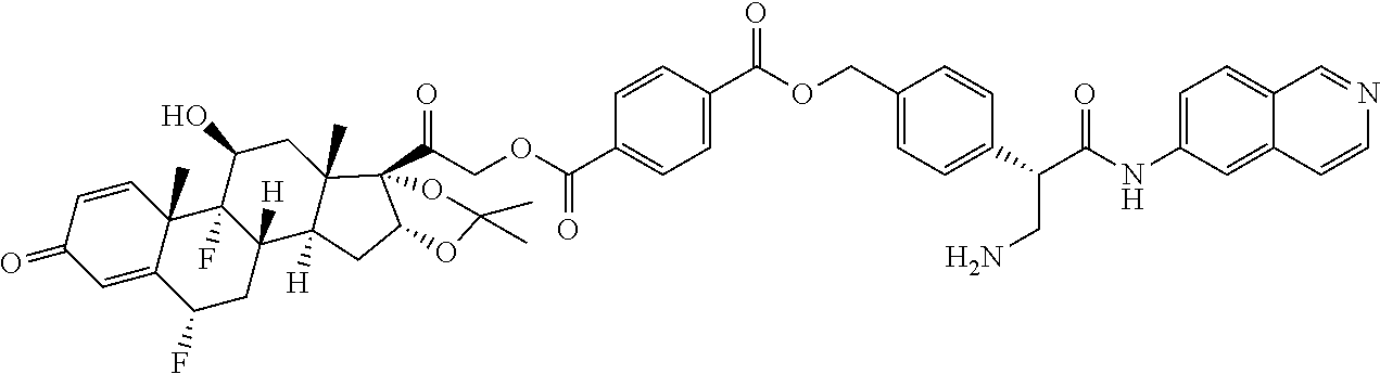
C1=CC2(C)C(=CC1=O)C(F)CC1([H])C2(F)C(O)CC2(C)C1([H])CC1C2(C(=O)COC(C2=CC=C(C(OCC3=CC=C(C(C(NC4=CC=C5C(=C4)C=CN=C5)=O)CN)C=C3)=O)C=C2)=O)OC(C)(C)O1
